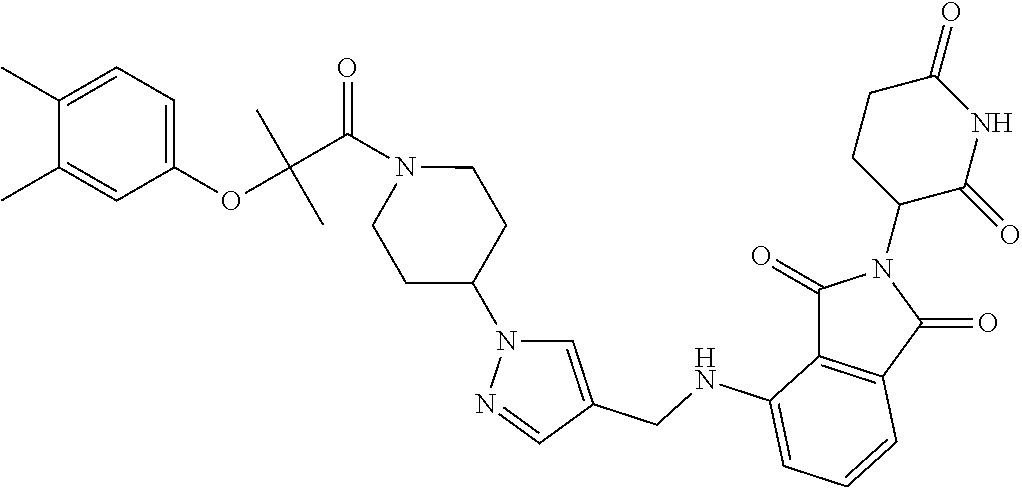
C1(C)=CC=C(OC(C(=O)N2CCC(N3C=C(CNC4=CC=CC5=C4C(=O)N(C4C(=O)NC(=O)CC4)C5=O)C=N3)CC2)(C)C)C=C1C
